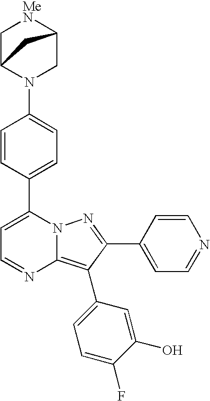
C1(C2=CC=C(N3CC4[MeN]CC3C4)C=C2)=CC=NC2=C(C3=CC=C(F)C(O)=C3)C(C3=CC=NC=C3)=NN12
